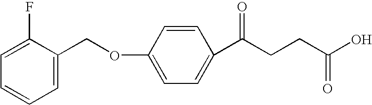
C1=C(F)C(COC2=CC=C(C(CCC(O)=O)=O)C=C2)=CC=C1
